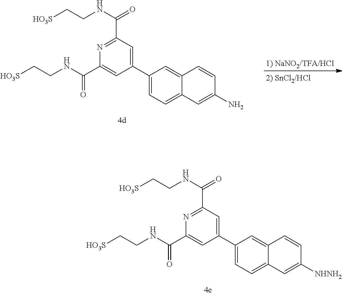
C1(C2=CC=C3C(=C2)C=CC(N)=C3)=CC(C(=O)NCC[HO3S])=NC(C(NCC[HO3S])=O)=C1.C1(C2=CC=C3C(=C2)C=CC([NHNH2])=C3)=CC(C(=O)NCC[HO3S])=NC(C(NCC[HO3S])=O)=C1
